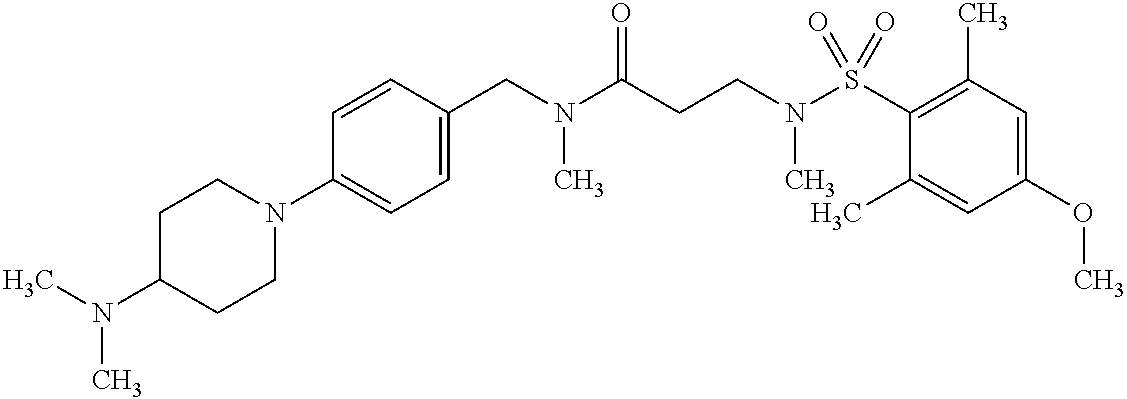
C(N(C(CCN(C)S(=O)(C1=C(C)C=C(OC)C=C1C)=O)=O)C)C1=CC=C(N2CCC(N(C)C)CC2)C=C1
